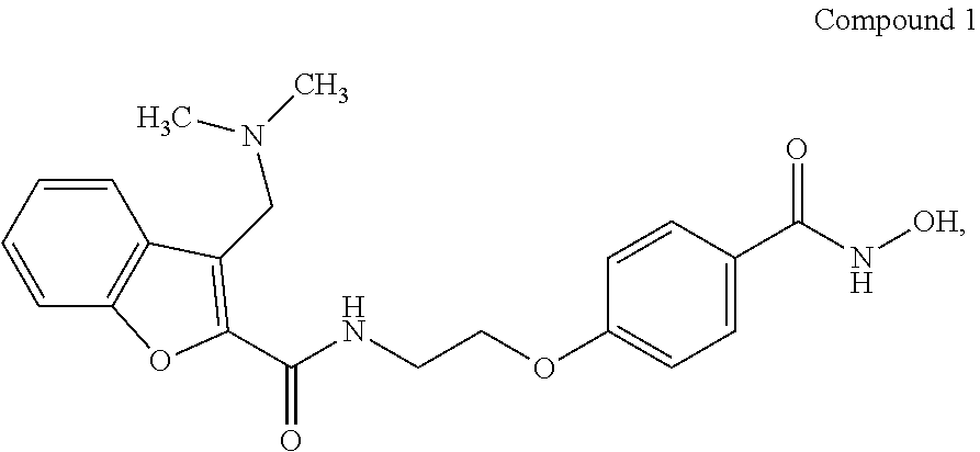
C1=CC2=C(C=C1)C(CN(C)C)=C(C(NCCOC1=CC=C(C(N[OH])=O)C=C1)=O)O2
